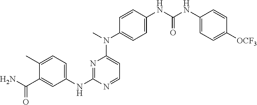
C1(C)=CC=C(NC2=NC(N(C3=CC=C(NC(NC4=CC=C([OCF3])C=C4)=O)C=C3)C)=CC=N2)C=C1C(N)=O
